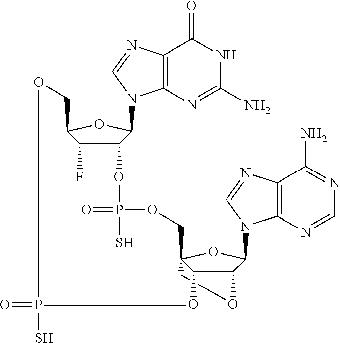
C1C2(COP(OC3C(F)C(CO)OC3N3C4=C(C(=O)NC(N)=N4)N=C3)(=O)S)C(O)C(C(N3C4=C(C(N)=NC=N4)N=C3)O2)O1.O=PS
